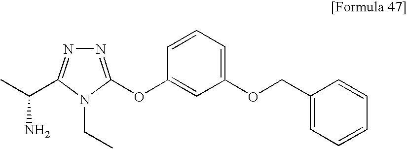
C(C)(C1=NN=C(OC2=CC(OCC3=CC=CC=C3)=CC=C2)N1CC)N
